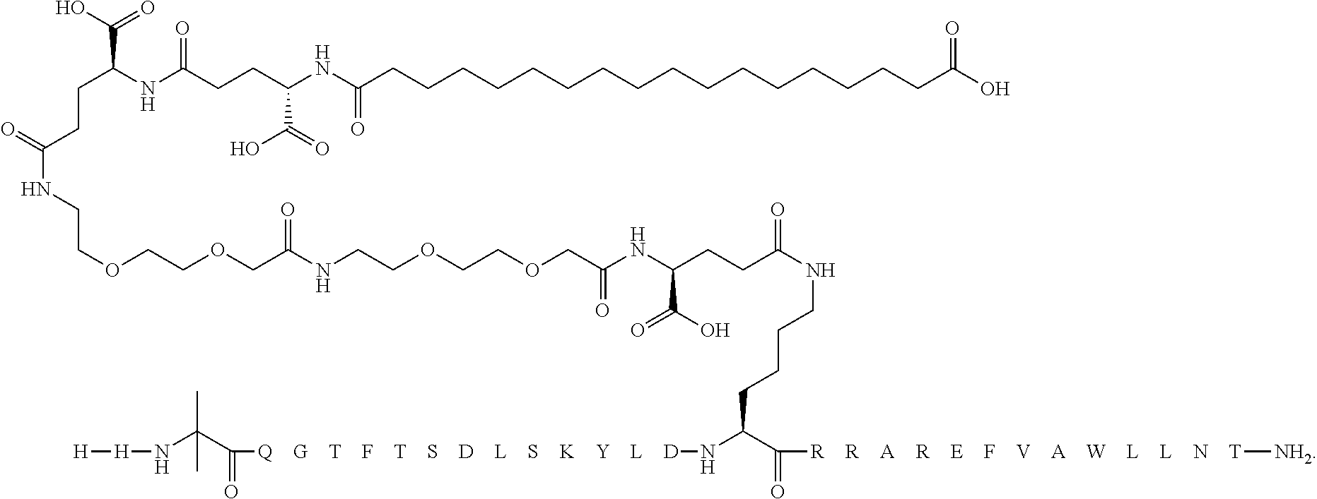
C(NCCOCCOCC(NC(CCC(NCCCCC(C(=O)[R    R    A    R    E    F    V    A    W    L    L    N    T][NH2])N[Q    G    T    F    T    S    D    L    S    K    Y    L    D]C(C(N[H][H])(C)C)=O)=O)C(O)=O)=O)(COCCOCCNC(CCC(NC(CCC(NC(CCCCCCCCCCCCCCCCC(O)=O)=O)C(=O)O)=O)C(O)=O)=O)=O
